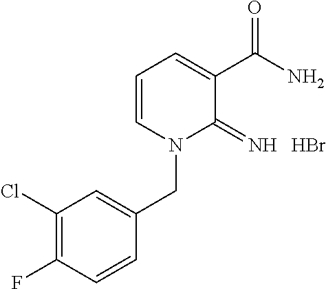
C1=CN(CC2=CC(Cl)=C(F)C=C2)C(=N)C(C(N)=O)=C1.Br
